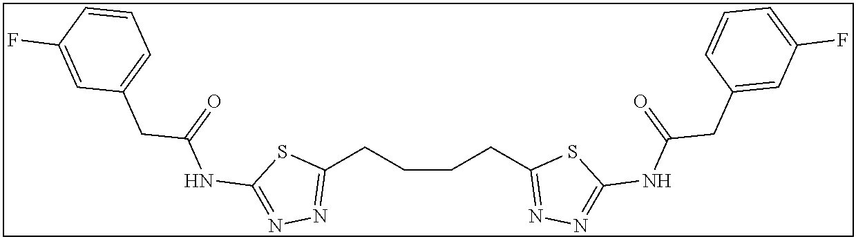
C1(CCCCC2=NN=C(NC(CC3=CC(F)=CC=C3)=O)S2)=NN=C(NC(CC2=CC=CC(F)=C2)=O)S1
